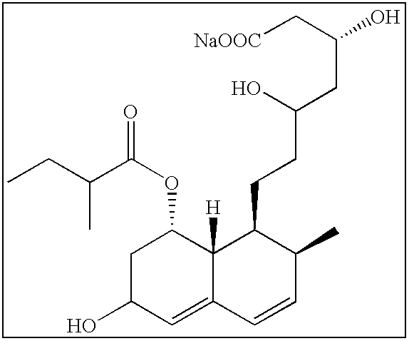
CCC(C(OC1CC(O)C=C2C1([H])C(CCC(CC(C[NaOOC])O)O)C(C)C=C2)=O)C
